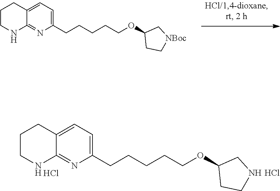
O(C1CC[NBoc]C1)CCCCCC1=CC=C2C(=N1)NCCC2.O(C1CCNC1)CCCCCC1=CC=C2C(=N1)NCCC2.Cl.Cl
